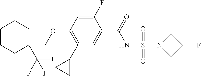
C1(C2CC2)=C(OCC2(C(F)(F)F)CCCCC2)C=C(F)C(C(=O)NS(=O)(N2CC(F)C2)=O)=C1
